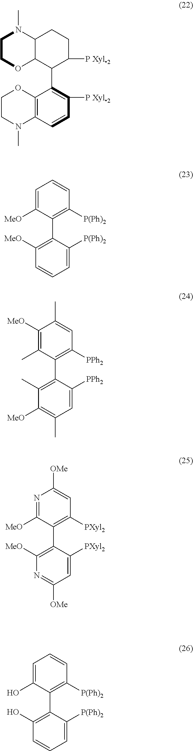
C1COC2C(N1C)CCC([P Xyl2])C2C1=C([P Xyl2])C=CC2=C1OCCN2C.C1=C([MeO])C(C2=C([MeO])C=CC=C2[P(Ph)2])=C([P(Ph)2])C=C1.C1([MeO])=C(C)C(C2=C(C)C([MeO])=C(C)C=C2[PPh2])=C([PPh2])C=C1C.N1=C([MeO])C(C2=C([MeO])N=C([OMe])C=C2[PXyl2])=C([PXyl2])C=C1[OMe].C1=C(O)C(C2=C(O)C=CC=C2[P(Ph)2])=C([P(Ph)2])C=C1
